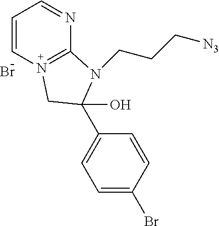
C1=CN2=C(N=C1)N(CCC[N3])C(C1=CC=C(Br)C=C1)(O)C2.Br
